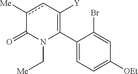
C1(C2=C([Y])cc([Me])C(=O)N2C[Me])=CC=C([OEt])C=C1Br
